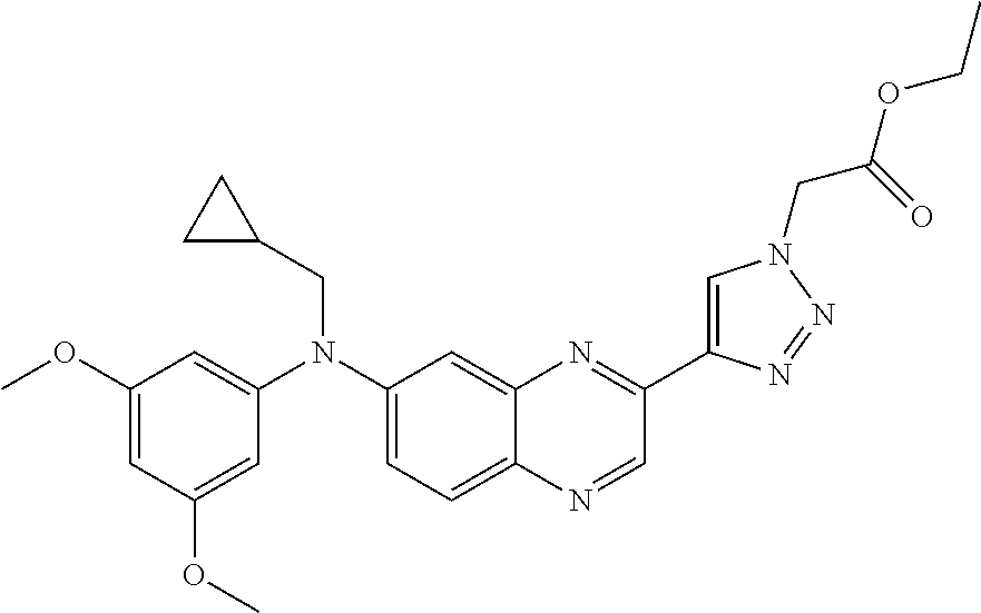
C1(OC)=CC(OC)=CC(N(C2=CC=C3C(=C2)N=C(C2=CN(CC(OCC)=O)N=N2)C=N3)CC2CC2)=C1
